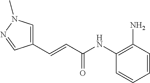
C1(C=CC(NC2=C(N)C=CC=C2)=O)=CN(C)N=C1
